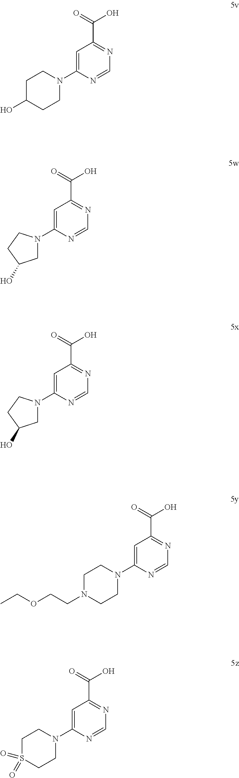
C1=C(N2CCN(CCOCC)CC2)N=CN=C1C(=O)O.C1=C(N2CCC(O)CC2)N=CN=C1C(=O)O.C1=C(N2CC(O)CC2)N=CN=C1C(=O)O.C1=C(N2CC(O)CC2)N=CN=C1C(=O)O.C1=C(N2CCS(=O)(=O)CC2)N=CN=C1C(=O)O
